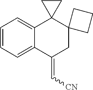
C1=CC=C2C(=C1)C1(C3(CC2=C[CN])CCC3)CC1
